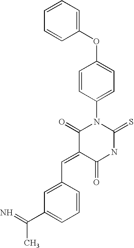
C1=CC=CC(OC2=CC=C(N3C(=O)C(=CC4=CC(C(=N)C)=CC=C4)C(=O)NC3=S)C=C2)=C1
